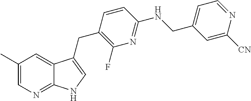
C1(C)=CN=C2C(=C1)C(CC1=C(F)N=C(NCC3=CC=NC([CN])=C3)C=C1)=CN2
